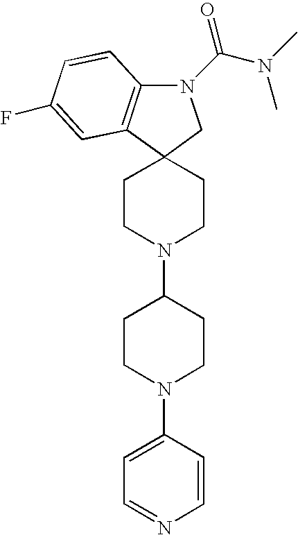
N1(C(N(C)C)=O)C2=C(C3(C1)CCN(C1CCN(C4=CC=NC=C4)CC1)CC3)C=C(F)C=C2
